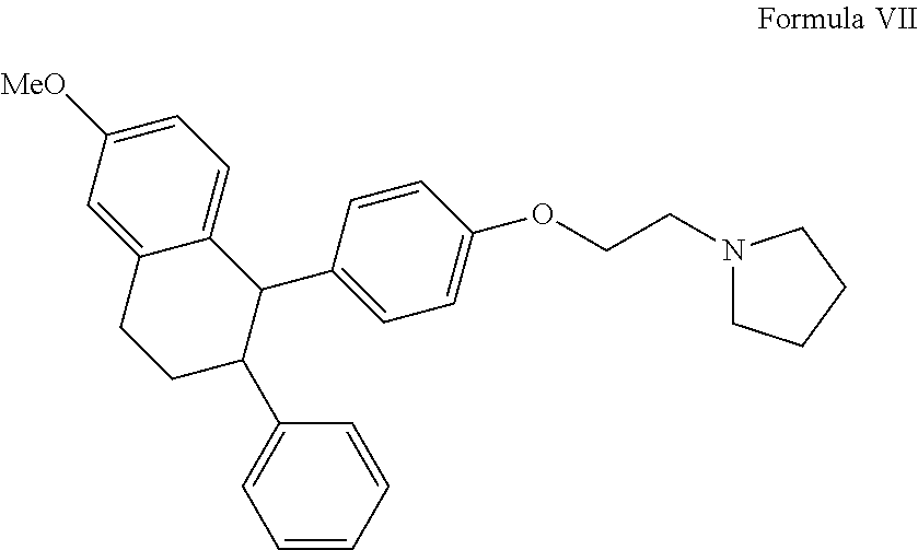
C12=CC=C([MeO])C=C1CCC(C1=CC=CC=C1)C2C1=CC=C(OCCN2CCCC2)C=C1
